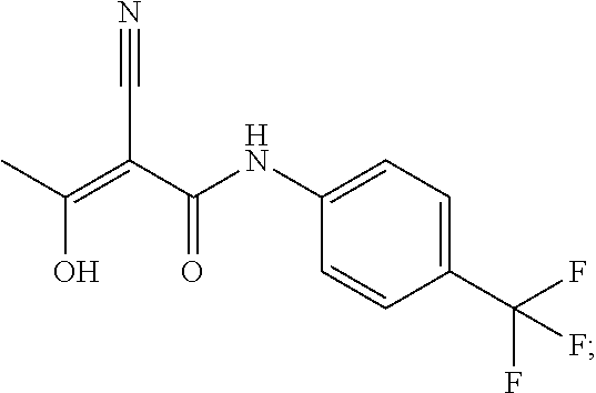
CC(=C(C(NC1=CC=C(C(F)(F)F)C=C1)=O)C#N)O
